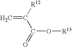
C=C([R12])C(=O)O[R13]
